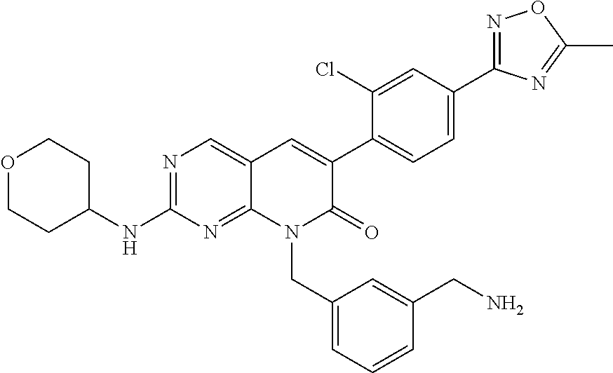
N1=C(C2=CC=C(C3=CC4=CN=C(NC5CCOCC5)N=C4N(CC4=CC=CC(CN)=C4)C3=O)C(Cl)=C2)N=C(C)O1
